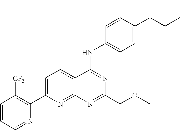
C1=CC=NC(C2=CC=C3C(=N2)N=C(COC)N=C3NC2=CC=C(C(CC)C)C=C2)=C1[CF3]
